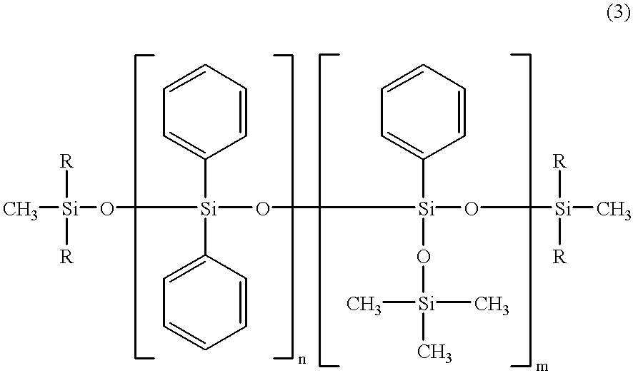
C[Si](O[Si](C1=CC=CC=C1)(C1=CC=CC=C1)O[Si](C1=CC=CC=C1)(O[Si](C)(C)C)O[Si]([R])(C)[R])([R])[R]
